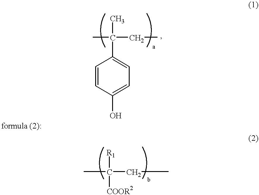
CC(C)(CC)C1=CC=C(O)C=C1.CC([R1])([COOR2])CC
